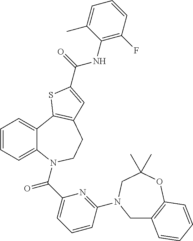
C1=CC=C2C(=C1)C1=C(CCN2C(C2=CC=CC(N3CC4=C(OC(C)(C)C3)C=CC=C4)=N2)=O)C=C(C(NC2=C(F)C=CC=C2C)=O)S1
